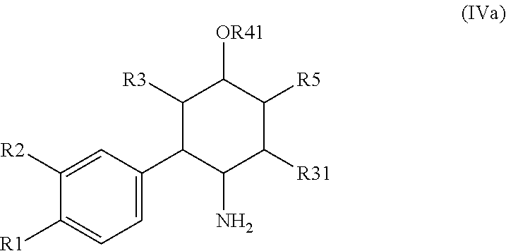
C1=C(C2C(N)C([R31])C([R5])C([OR41])C2[R3])C=C([R2])C([R1])=C1
